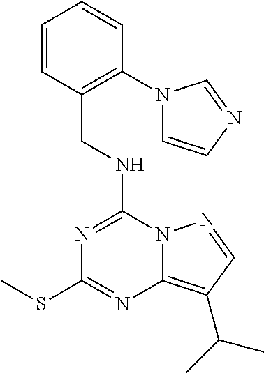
C1=CC(CNC2=NC(SC)=NC3=C(C(C)C)C=NN23)=C(N2C=CN=C2)C=C1
